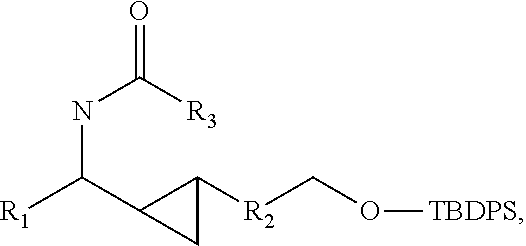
[R1]C(C1C([R2]CO[TBDPS])C1)NC([R3])=O
